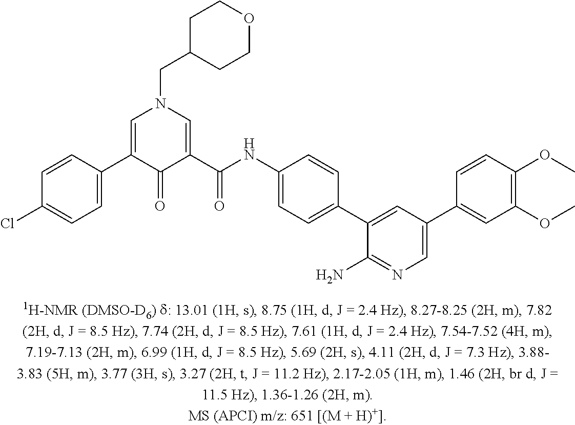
C1(C2=CN(CC3CCOCC3)C=C(C(NC3=CC=C(C4=CC(C5=CC(OC)=C(OC)C=C5)=CN=C4N)C=C3)=O)C2=O)=CC=C(Cl)C=C1
